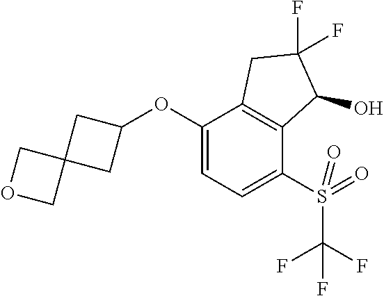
C1(OC2CC3(C2)COC3)=CC=C(S(C(F)(F)F)(=O)=O)C2=C1CC(F)(F)C2O
